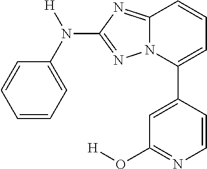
C1=CC=C(N([H])C2=NN3C(=N2)C=CC=C3C2=CC(O[H])=NC=C2)C=C1
